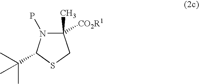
C1(C)([CO2R1])N(P)C(C(C)(C)C)SC1
